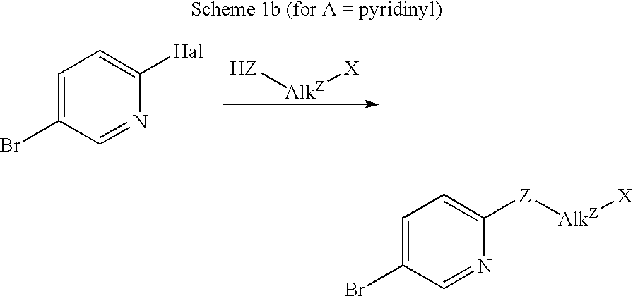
C1=C(Br)C=NC([Hal])=C1.[HZ][AlkZ][X].C1=C(Br)C=NC([Z][AlkZ][X])=C1
